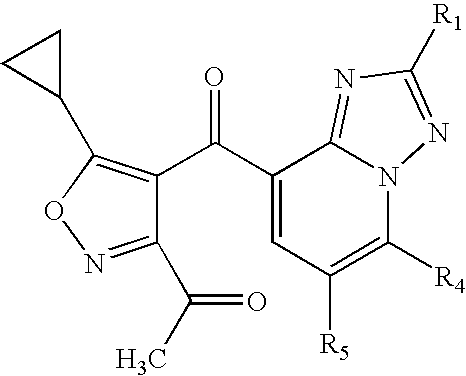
C1(C(C2=C(C3CC3)ON=C2C(C)=O)=O)=CC([R5])=C([R4])N2C1=NC([R1])=N2
